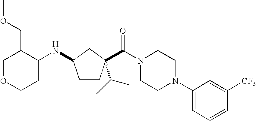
C1OCCC(NC2CCC(C(=O)N3CCN(C4=CC=CC([CF3])=C4)CC3)(C(C)C)C2)C1COC
